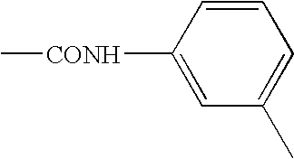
C1(C)=CC=CC([CONH]C)=C1
